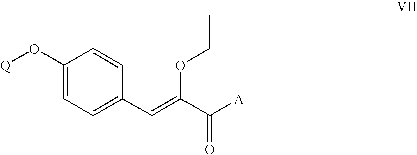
C1(O[Q])=CC=C(C=C(C(=O)[A])OCC)C=C1
